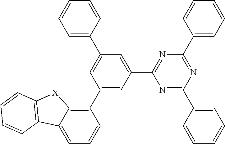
C1(C2=CC(C3=NC(C4=CC=CC=C4)=NC(C4=CC=CC=C4)=N3)=CC(C3=CC=CC=C3)=C2)=C2C(=CC=C1)C1=C([X]2)C=CC=C1
